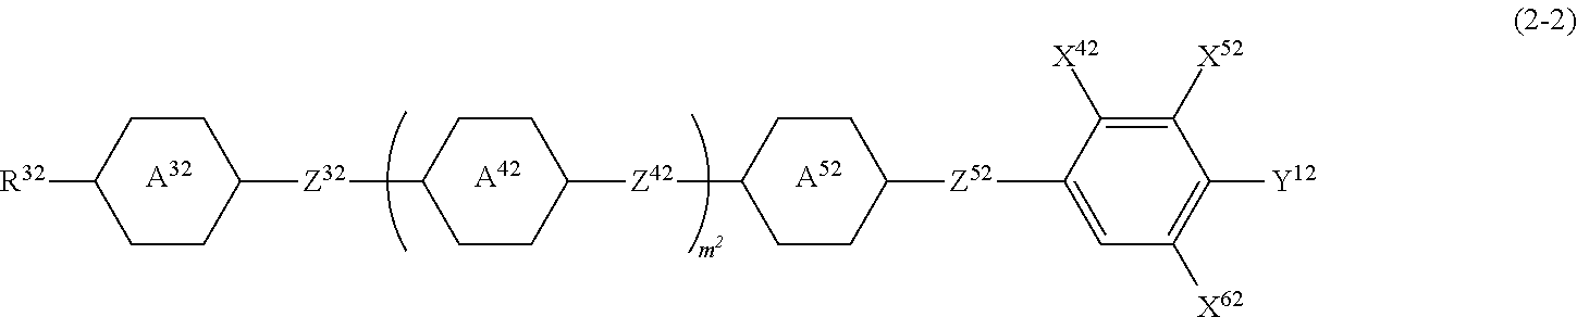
[A32].[A42].C1CC([R32])CCC1[Z32]C1CCC([Z42]C2CCC([Z52]C3=CC([X62])=C([Y12])C([X52])=C3[X42])CC2)CC1.[A52]
